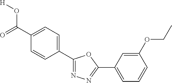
O=C(C1=CC=C(C2=NN=C(C3=CC=CC(OCC)=C3)O2)C=C1)O[H]
